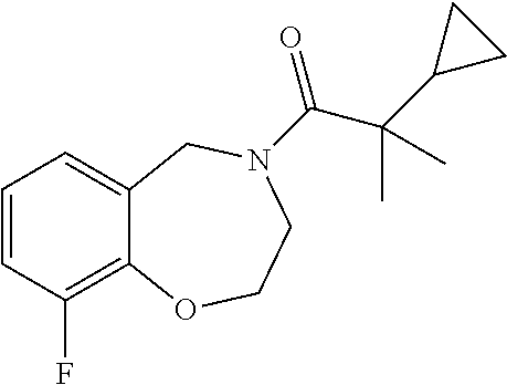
C1=CC(F)=C2C(=C1)CN(C(=O)C(C1CC1)(C)C)CCO2
